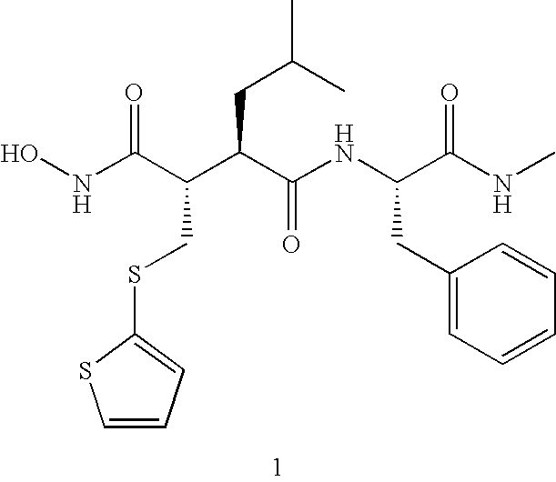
N(C(C(C(C(NC(C(NC)=O)CC1=CC=CC=C1)=O)CC(C)C)CSC1=CC=CS1)=O)O
